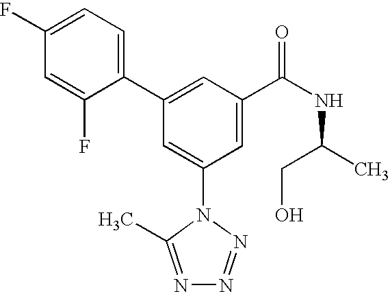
C1(C2=CC(C(NC(C)CO)=O)=CC(N3C(C)=NN=N3)=C2)=CC=C(F)C=C1F
